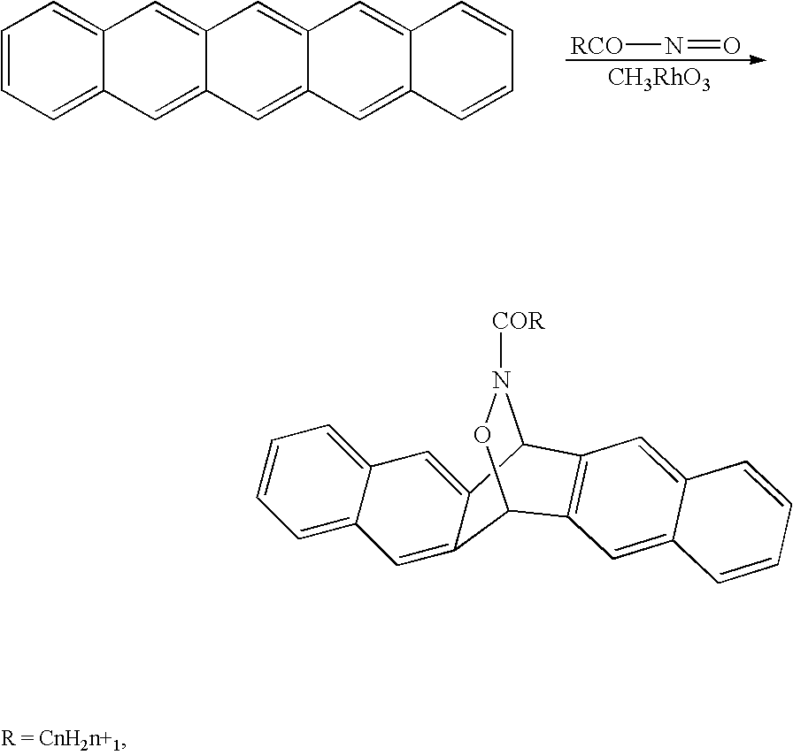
C1=CC=C2C(=C1)C=C1C(=C2)C=C2C(=C1)C=C1C(=C2)C=CC=C1.[CH3RhO3].[RCO]N=O.C1=CC=C2C(=C1)C=C1C(=C2)C2ON([COR])C1C1=C2C=C2C(=C1)C=CC=C2
